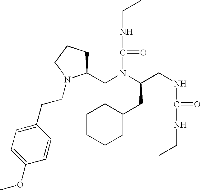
C(N(CC1CCCN1CCC1=CC=C(OC)C=C1)C(CNC(NCC)=O)CC1CCCCC1)(NCC)=O
